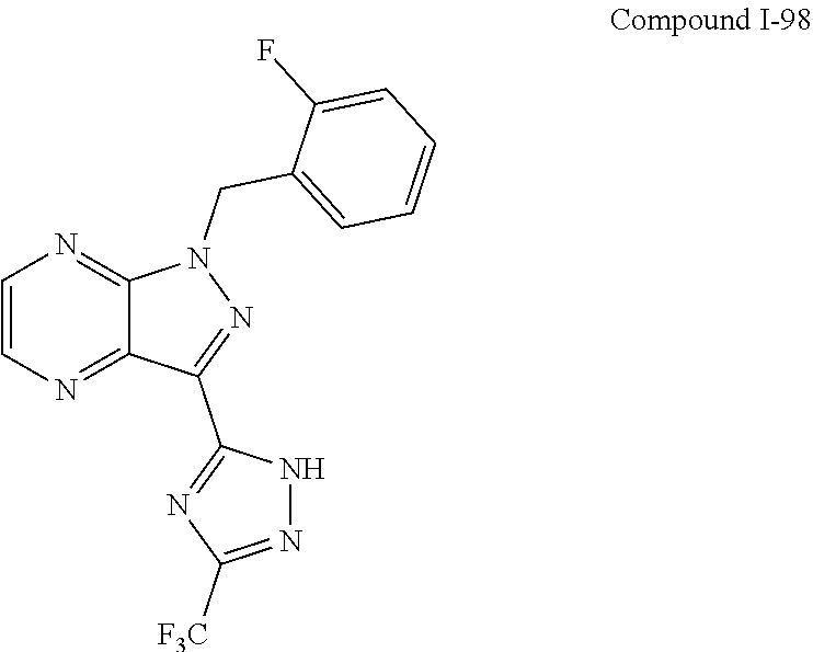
C1(CN2N=C(C3=NC([F3C])=NN3)C3=NC=CN=C23)=CC=CC=C1F
